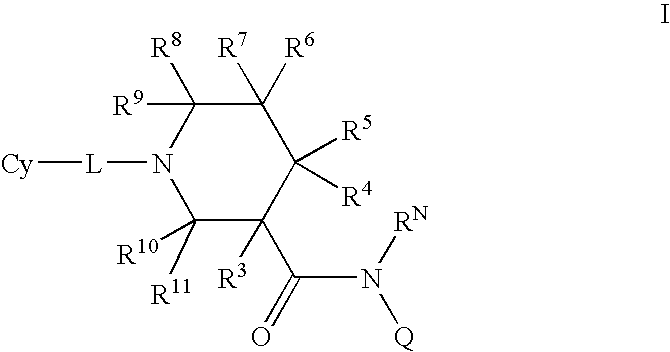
C1([R11])([R10])C(C(=O)N([RN])[Q])([R3])C([R5])([R4])C([R6])([R7])C([R8])([R9])N1[L][Cy]
